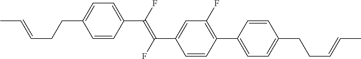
C1=CC(C(=C(C2=CC(F)=C(C3=CC=C(CCC=CC)C=C3)C=C2)F)F)=CC=C1CCC=CC
